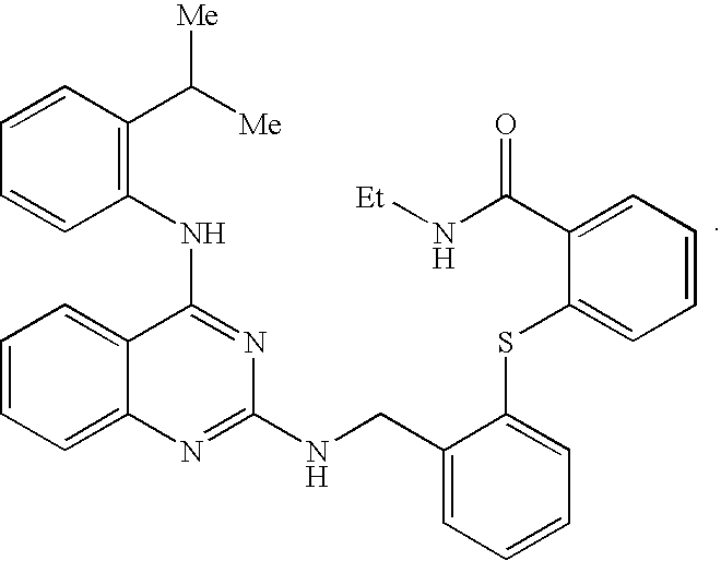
C1(NC2=C(C([Me])[Me])C=CC=C2)=NC(NCC2=CC=CC=C2SC2=CC=CC=C2C(N[Et])=O)=NC2=CC=CC=C12
